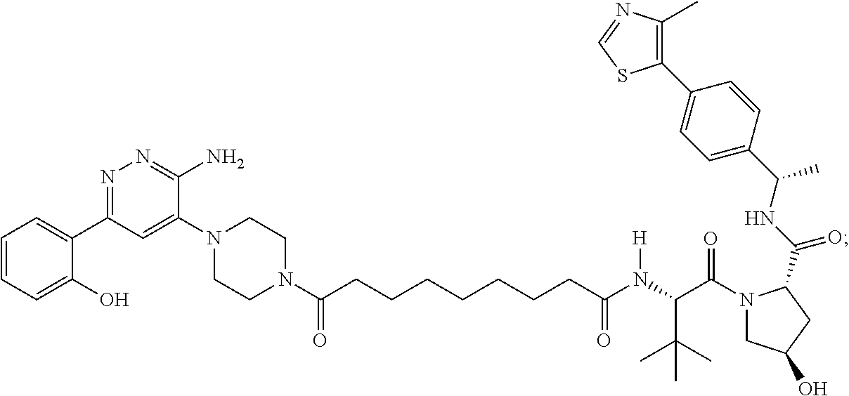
C(C(N(C(C(N1CC(O)CC1C(NC(C1=CC=C(C2=C(C)N=CS2)C=C1)C)=O)=O)C(C)(C)C)[H])=O)CCCCCCC(N1CCN(C2=CC(C3=CC=CC=C3O)=NN=C2N)CC1)=O
